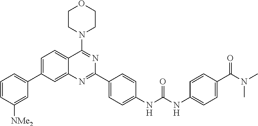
C1=C(C2=CC=CC([NMe2])=C2)C=C2C(=C1)C(N1CCOCC1)=NC(C1=CC=C(NC(NC3=CC=C(C(N(C)C)=O)C=C3)=O)C=C1)=N2
